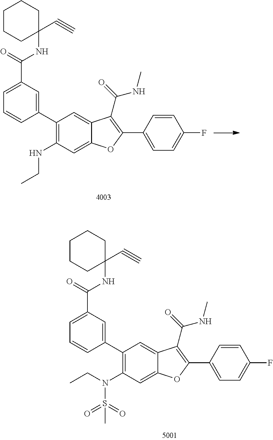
C1(C2=CC(C(NC3(C#C)CCCCC3)=O)=CC=C2)=C(NCC)C=C2C(=C1)C(C(=O)NC)=C(C1=CC=C(F)C=C1)O2.C1(C2=CC(C(NC3(C#C)CCCCC3)=O)=CC=C2)=C(N(S(=O)(=O)C)CC)C=C2C(=C1)C(C(=O)NC)=C(C1=CC=C(F)C=C1)O2
